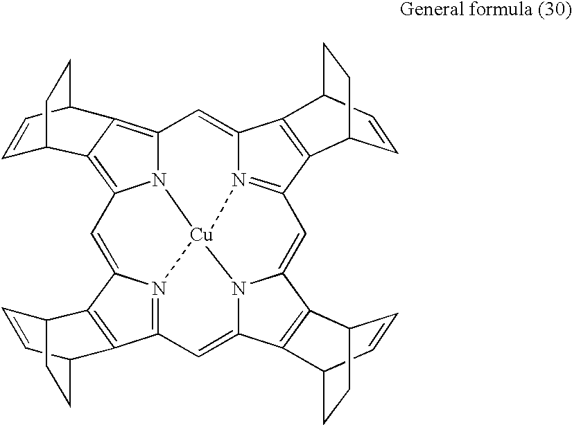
C12=C3C(=C4N1[Cu]15N6=C(C=C7N1C(=CC1=N5C(=C4)C4=C1C1C=CC4CC1)C1=C7C4C=CC1CC4)C1=C(C6=C2)C2CCC1C=C2)C1C=CC3CC1
